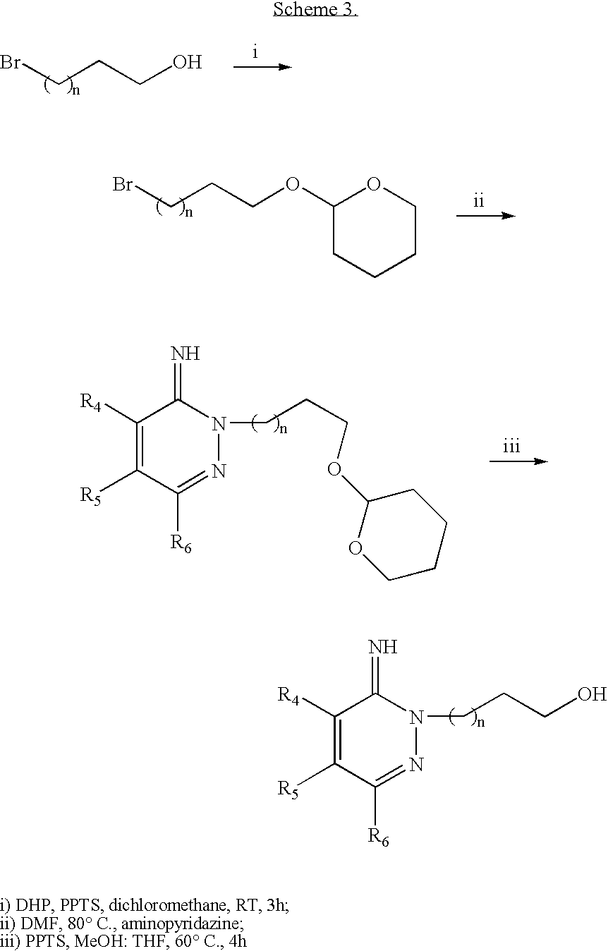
C1([R4])=C([R5])C([R6])=NN(CCCO)C1=N.BrCCCO.BrCCCOC1CCCCO1.C1([R4])=C([R5])C([R6])=NN(CCCOC2CCCCO2)C1=N
